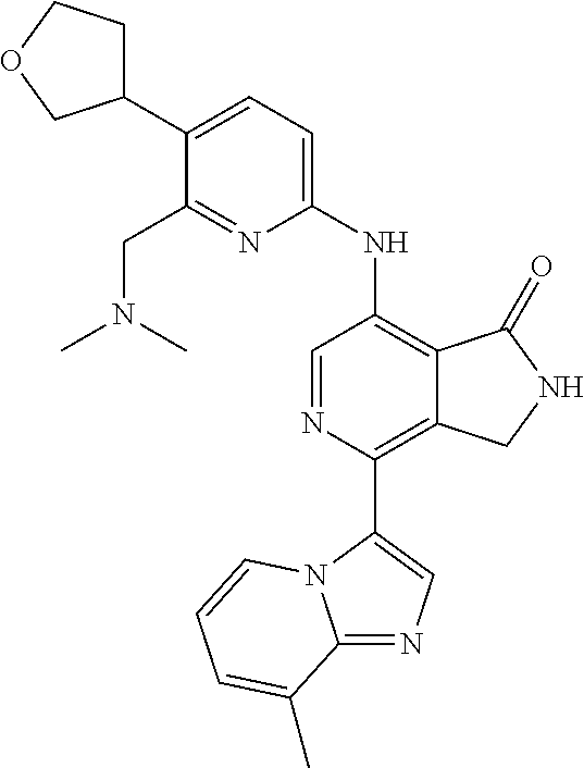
C1(C2CCOC2)=CC=C(NC2=C3C(=C(C4=CN=C5N4C=CC=C5C)N=C2)CNC3=O)N=C1CN(C)C
